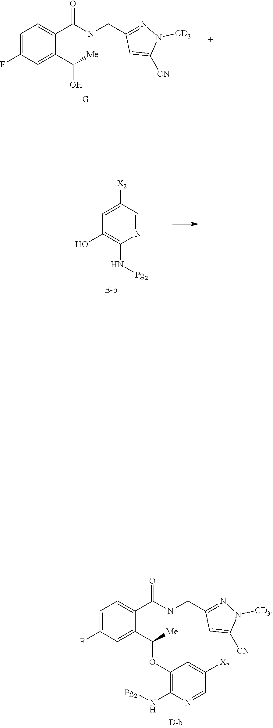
C1=C(F)C=C(C([Me])O)C(C(NCC2=NN([CD3])C([CN])=C2)=O)=C1.N1=CC([X2])=CC(O)=C1N[Pg2].C1=C(F)C=C(C([Me])OC2=C(N[Pg2])N=CC([X2])=C2)C(C(NCC2=NN([CD3])C([CN])=C2)=O)=C1
